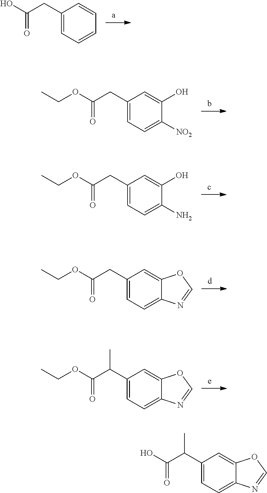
C1(CC(O)=O)=CC=CC=C1.C1(CC(OCC)=O)=CC=C([NO2])C(O)=C1.C1(CC(OCC)=O)=CC=C(N)C(O)=C1.C1(CC(OCC)=O)=CC=C2C(=C1)OC=N2.C1(C(C(OCC)=O)C)=CC=C2C(=C1)OC=N2.C1(C(C(O)=O)C)=CC=C2C(=C1)OC=N2
